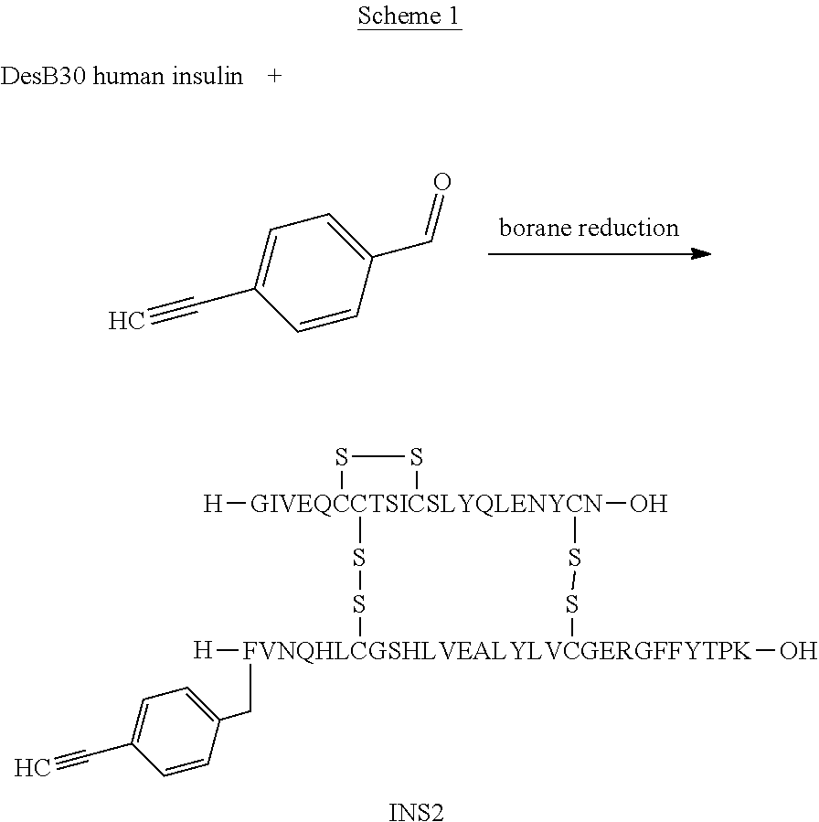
C1=C(C#C)C=CC(C=O)=C1.C([FVNQHLCGSHLVEALYLVCGERGFFYTPK]1([H])(O)SS[GIVEQCCTSICSLYQLENYCN]2([H])(O)(SS2)SS1)C1=CC=C(C#C)C=C1.[INS2]
